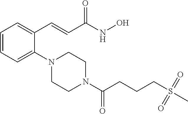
C1=CC=C(N2CCN(C(CCCS(C)(=O)=O)=O)CC2)C(C=CC(NO)=O)=C1
